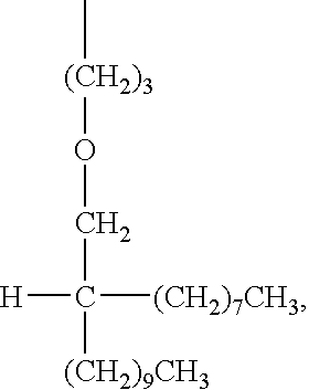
C[(CH2)3]OCC([(CH2)7CH3])([H])[(CH2)9CH3]
